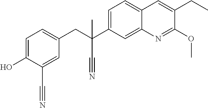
C1=C(C(CC2=CC=C(O)C(C#N)=C2)(C#N)C)C=C2C(=C1)C=C(CC)C(OC)=N2
